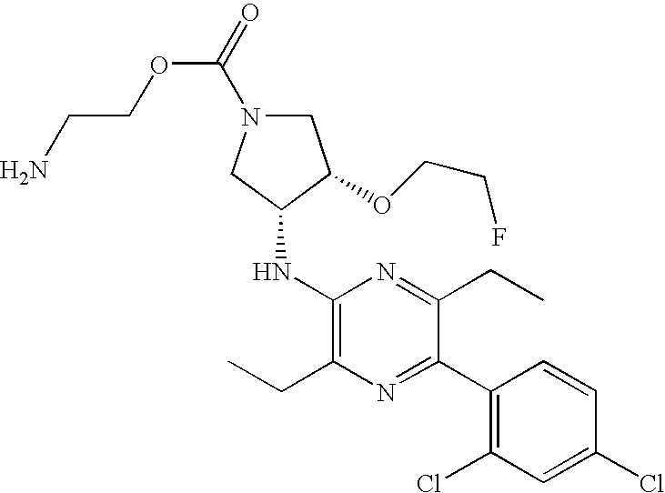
C(COC(N1CC(OCCF)C(NC2=C(CC)N=C(C3=C(Cl)C=C(Cl)C=C3)C(CC)=N2)C1)=O)N
